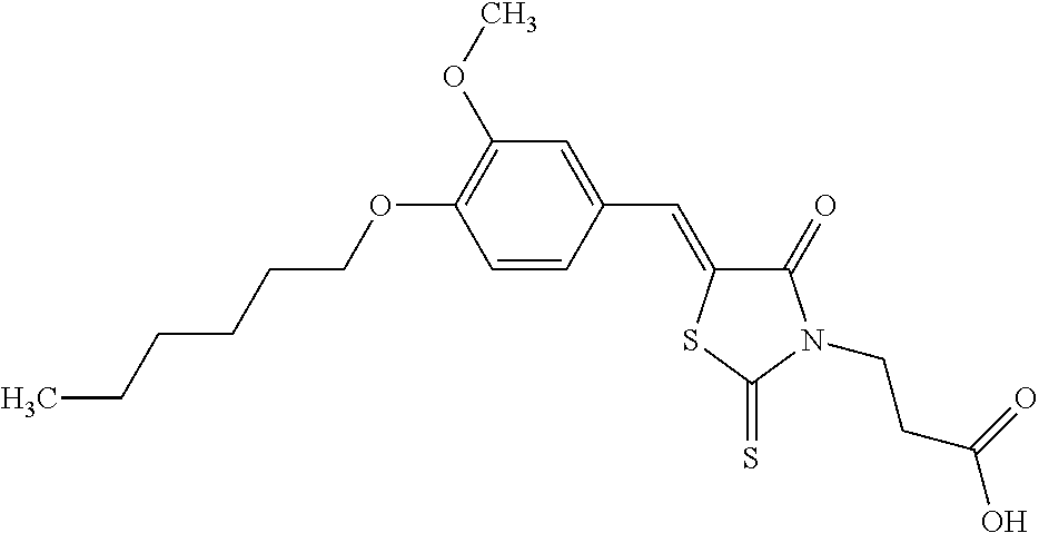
CCCCCCOC1=C(OC)C=C(C=C2C(=O)N(CCC(O)=O)C(=S)S2)C=C1
